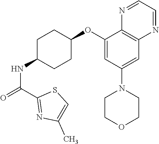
C1(C(=O)NC2CCC(OC3=CC(N4CCOCC4)=CC4=C3N=CC=N4)CC2)=NC(C)=CS1
